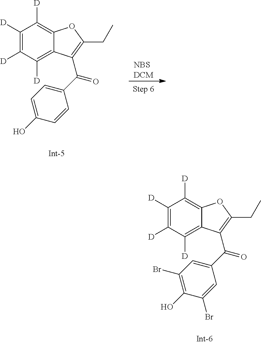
C1([D])=C([D])C([D])=C2C(=C1[D])OC(CC)=C2C(C1=CC=C(O)C=C1)=O.[NBSDCM].C1([D])=C([D])C([D])=C2C(=C1[D])OC(CC)=C2C(C1=CC(Br)=C(O)C(Br)=C1)=O
